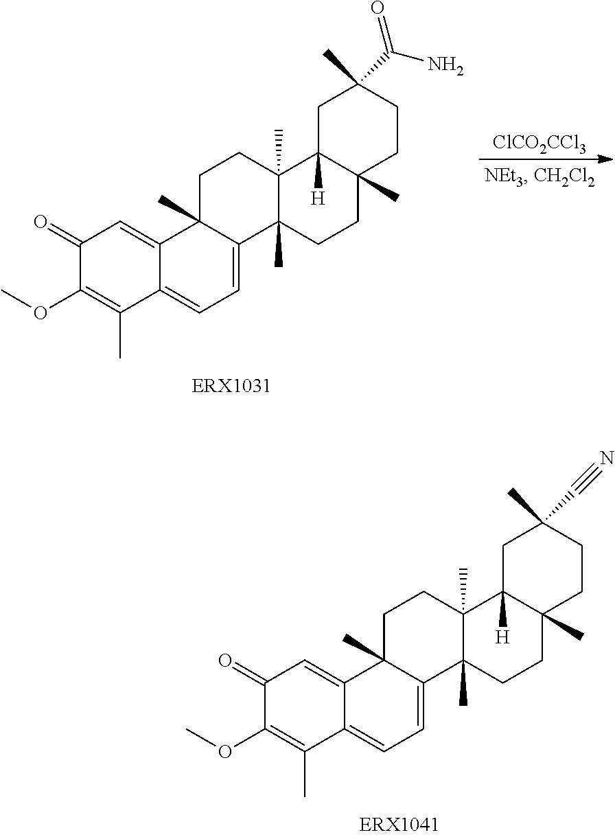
C1(=O)C(OC)=C(C)C2=CC=C3C(C)(C2=C1)CCC1(C)C3(C)CCC2(C)C1([H])CC(C)(C#N)CC2.[ClCO2CCl3].C1(=O)C(OC)=C(C)C2=CC=C3C(C)(C2=C1)CCC1(C)C3(C)CCC2(C)C1([H])CC(C)(C(N)=O)CC2
